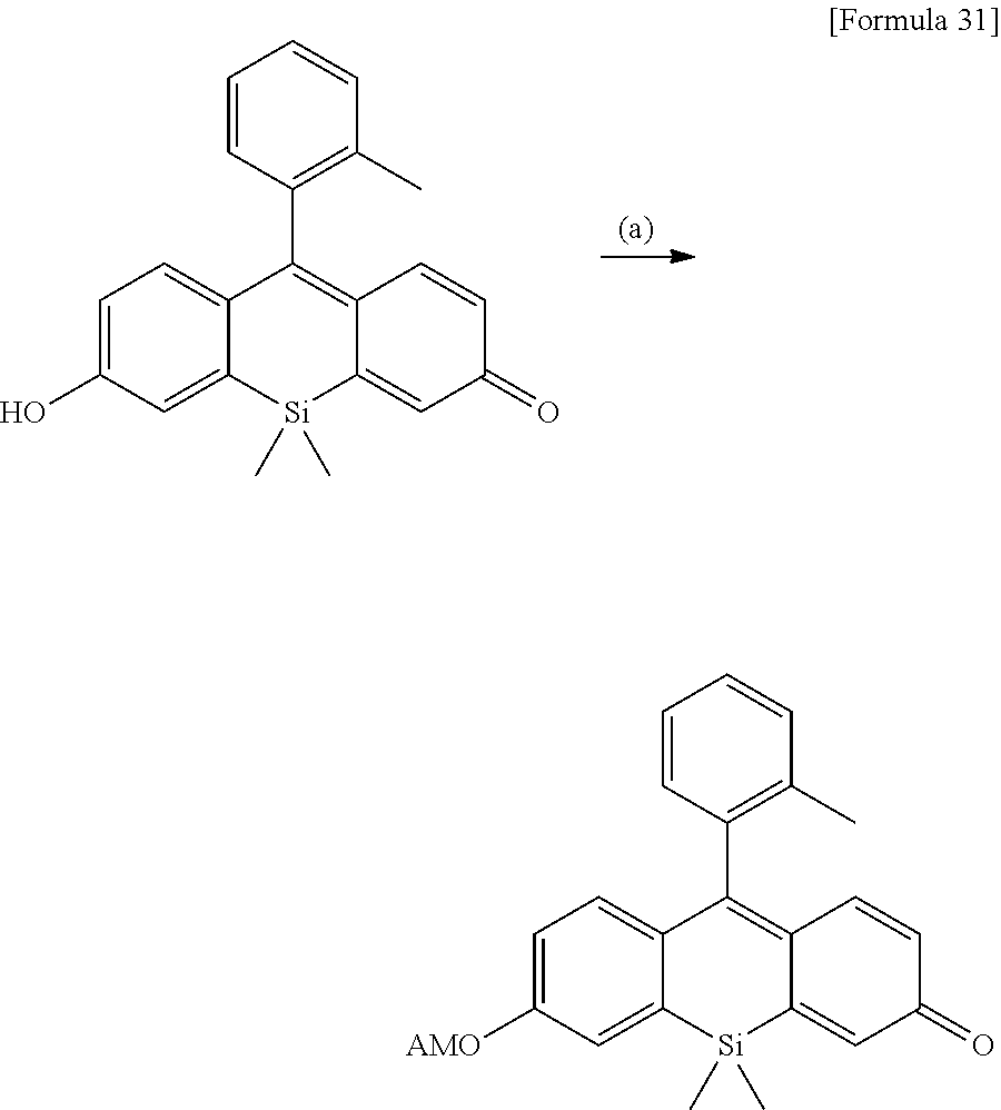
C1=C(O)C=C2C(=C1)C(C1=C(C)C=CC=C1)=C1C(=CC(=O)C=C1)[Si]2(C)C.C1=C([AMO])C=C2C(=C1)C(C1=C(C)C=CC=C1)=C1C(=CC(=O)C=C1)[Si]2(C)C
